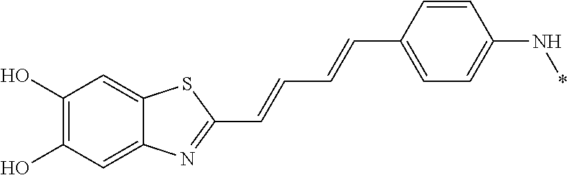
C1(O)=C(O)C=C2C(=C1)SC(C=CC=CC1=CC=C(N*)C=C1)=N2
